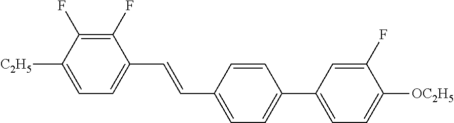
C1(F)=C(F)C([C2H5])=CC=C1C=CC1=CC=C(C2=CC=C([OC2H5])C(F)=C2)C=C1
